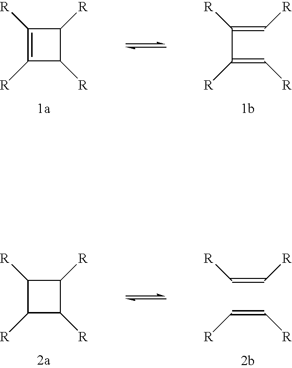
C1([R])=C([R])C([R])C1[R].C(C(=C[R])[R])(=C[R])[R].C1([R])C([R])C([R])C1[R].C(=C[R])[R].C(=C[R])[R]
